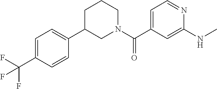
C1=C(C(N2CCCC(C3=CC=C(C(F)(F)F)C=C3)C2)=O)C=C(NC)N=C1
